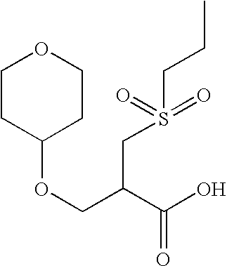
C1(OCC(CS(CCC)(=O)=O)C(O)=O)CCOCC1
